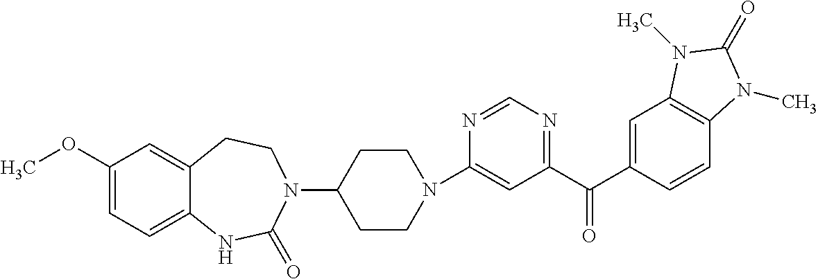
N1(C2=CC(C(C3=CC4=C(C=C3)N(C)C(=O)N4C)=O)=NC=N2)CCC(N2CCC3=CC(OC)=CC=C3NC2=O)CC1
